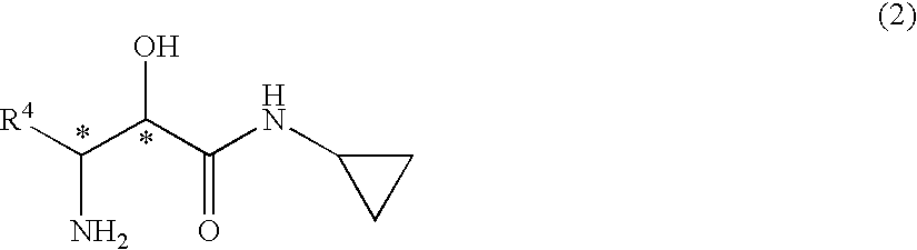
[R4]C(C(C(NC1CC1)=O)O)N
